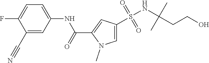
C1=C(F)C(C#N)=CC(NC(C2=CC(S(NC(CCO)(C)C)(=O)=O)=CN2C)=O)=C1
